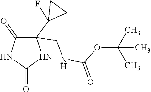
C1(=O)C(C2(F)CC2)(CNC(OC(C)(C)C)=O)NC(=O)N1
